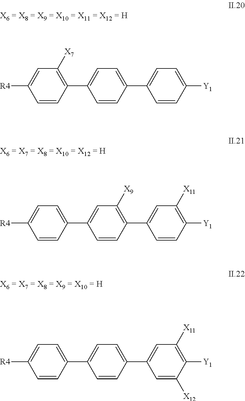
C1([X7])=C(C2=CC=C(C3=CC=C([Y1])C=C3)C=C2)C=CC([R4])=C1.C1=C(C2=CC([X9])=C(C3=CC([X11])=C([Y1])C=C3)C=C2)C=CC([R4])=C1.C1=C(C2=CC=C(C3=CC([X11])=C([Y1])C([X12])=C3)C=C2)C=CC([R4])=C1
